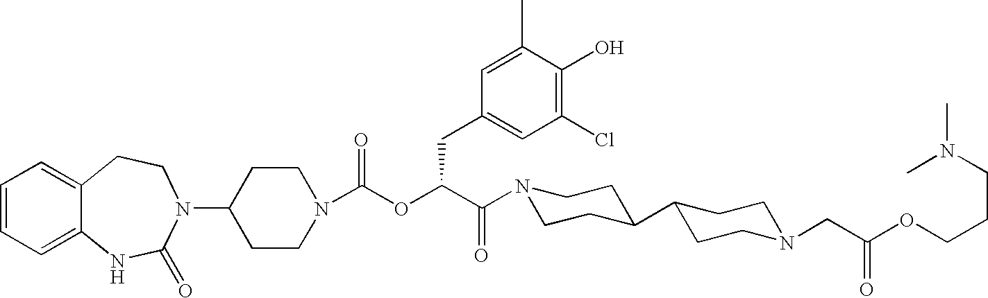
C1=CC=C2C(=C1)CCN(C1CCN(C(OC(C(N3CCC(C4CCN(CC(OCCCN(C)C)=O)CC4)CC3)=O)CC3=CC(Cl)=C(O)C(C)=C3)=O)CC1)C(=O)N2
